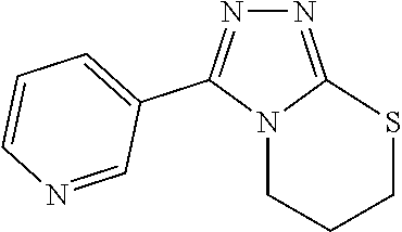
N1=C2N(C(C3=CC=CN=C3)=N1)CCCS2
